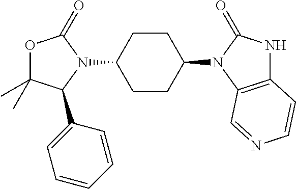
O1C(C)(C)C(C2=CC=CC=C2)N(C2CCC(N3C(=O)NC4=C3C=NC=C4)CC2)C1=O
